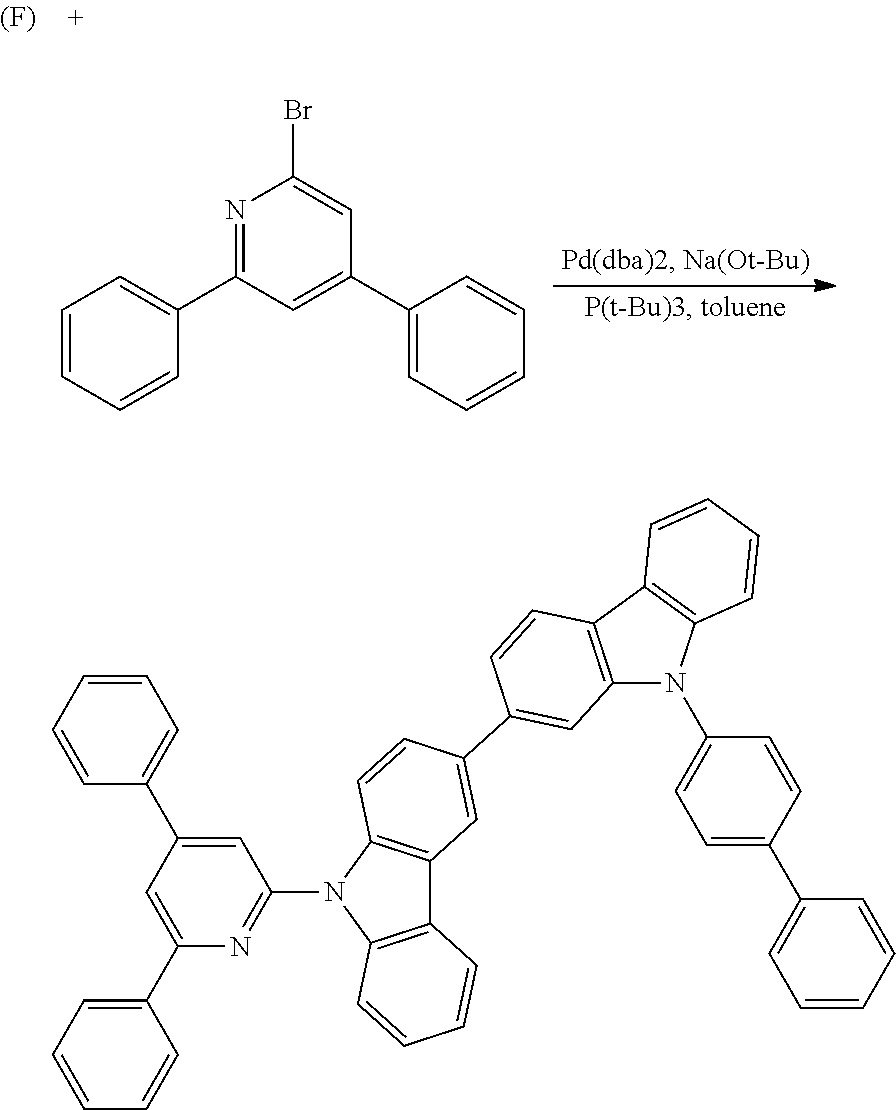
C12=C(N(C3=NC(C4=CC=CC=C4)=CC(C4=CC=CC=C4)=C3)C3=C1C=C(C1=CC4=C(C5=C(N4C4=CC=C(C6=CC=CC=C6)C=C4)C=CC=C5)C=C1)C=C3)C=CC=C2.[(F)].N1=C(C2=CC=CC=C2)C=C(C2=CC=CC=C2)C=C1Br
